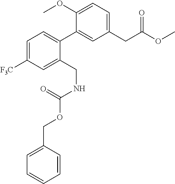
C1(CC(OC)=O)=CC=C(OC)C(C2=CC=C([F3C])C=C2CNC(=O)OCC2=CC=CC=C2)=C1
